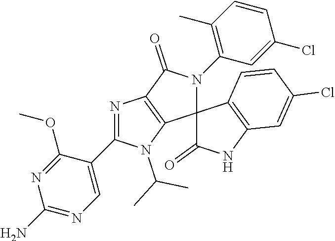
N1=C(C2=CN=C(N)N=C2OC)N(C(C)C)C2=C1C(=O)N(C1=C(C)C=CC(Cl)=C1)C21C(=O)NC2=C1C=CC(Cl)=C2
